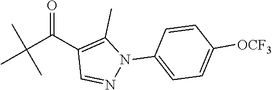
C(C(C1=C(C)N(C2=CC=C([OCF3])C=C2)N=C1)=O)(C)(C)C
